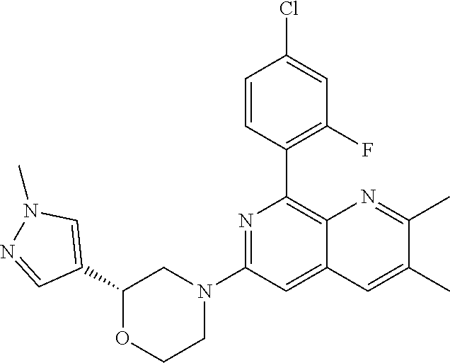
C1(C2=C3C(=CC(N4CCOC(C5=CN(C)N=C5)C4)=N2)C=C(C)C(C)=N3)=C(F)C=C(Cl)C=C1
